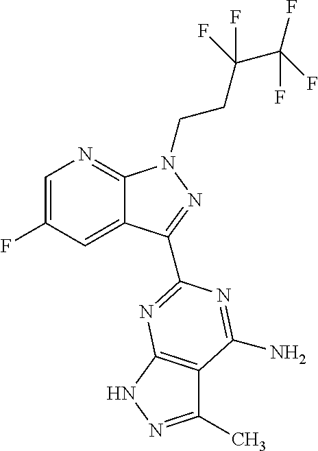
C1=C(F)C=C2C(=N1)N(CCC(C(F)(F)F)(F)F)N=C2C1=NC2=C(C(C)=NN2)C(N)=N1
